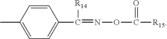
C1(C(=NOC([R15])=O)[R14])=CC=C(C)C=C1
